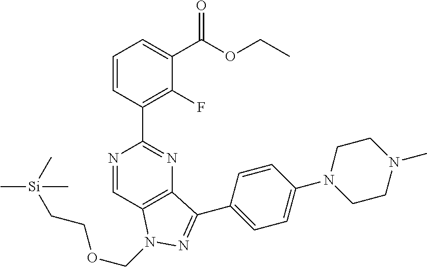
C1=CC(C2=NC3=C(C=N2)N(COCC[Si](C)(C)C)N=C3C2=CC=C(N3CCN(C)CC3)C=C2)=C(F)C(C(OCC)=O)=C1
